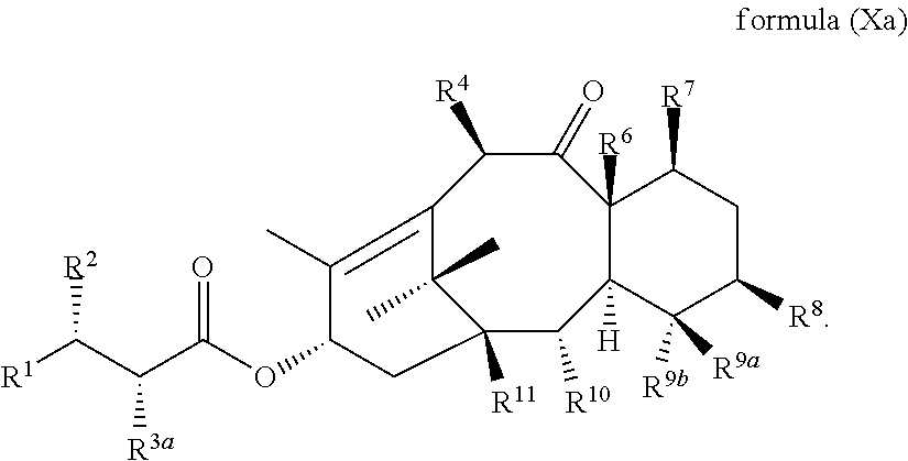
[R2]C(C(C(=O)OC1C(C)=C2C([R4])C(=O)C3([R6])C([H])(C([R9b])([R9a])C([R8])CC3[R7])C([R10])C([R11])(C1)C2(C)C)[R3a])[R1]
